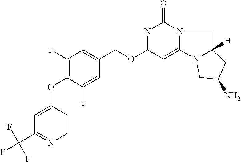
C1(F)=C(OC2=CC(C(F)(F)F)=NC=C2)C(F)=CC(COC2=NC(=O)N3C(=C2)N2C([H])(C3)CC(N)C2)=C1
